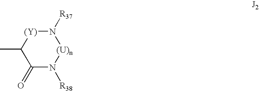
C1(=O)N([R38])[(U)n]N([R37])[(Y)]C1C
